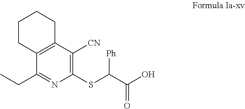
C1(SC(C(O)=O)[Ph])=C([CN])C2=C(C(CC)=N1)CCCC2
